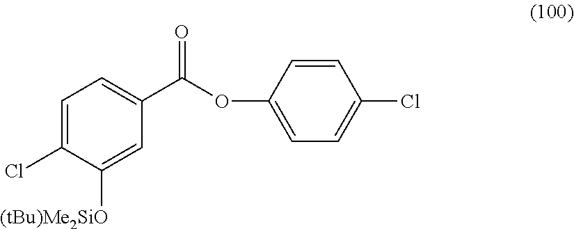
C1=C(Cl)C([(tBu)Me2SiO])=CC(C(OC2=CC=C(Cl)C=C2)=O)=C1
